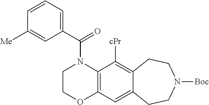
C1(C(=O)N2CCOC3=C2C([cPr])=C2C(=C3)CCN([Boc])CC2)=CC=CC([Me])=C1
